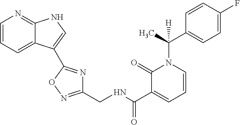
C1=CC=C2C(=N1)NC=C2C1=NC(CNC(C2=CC=CN(C(C3=CC=C(F)C=C3)(C)[H])C2=O)=O)=NO1
